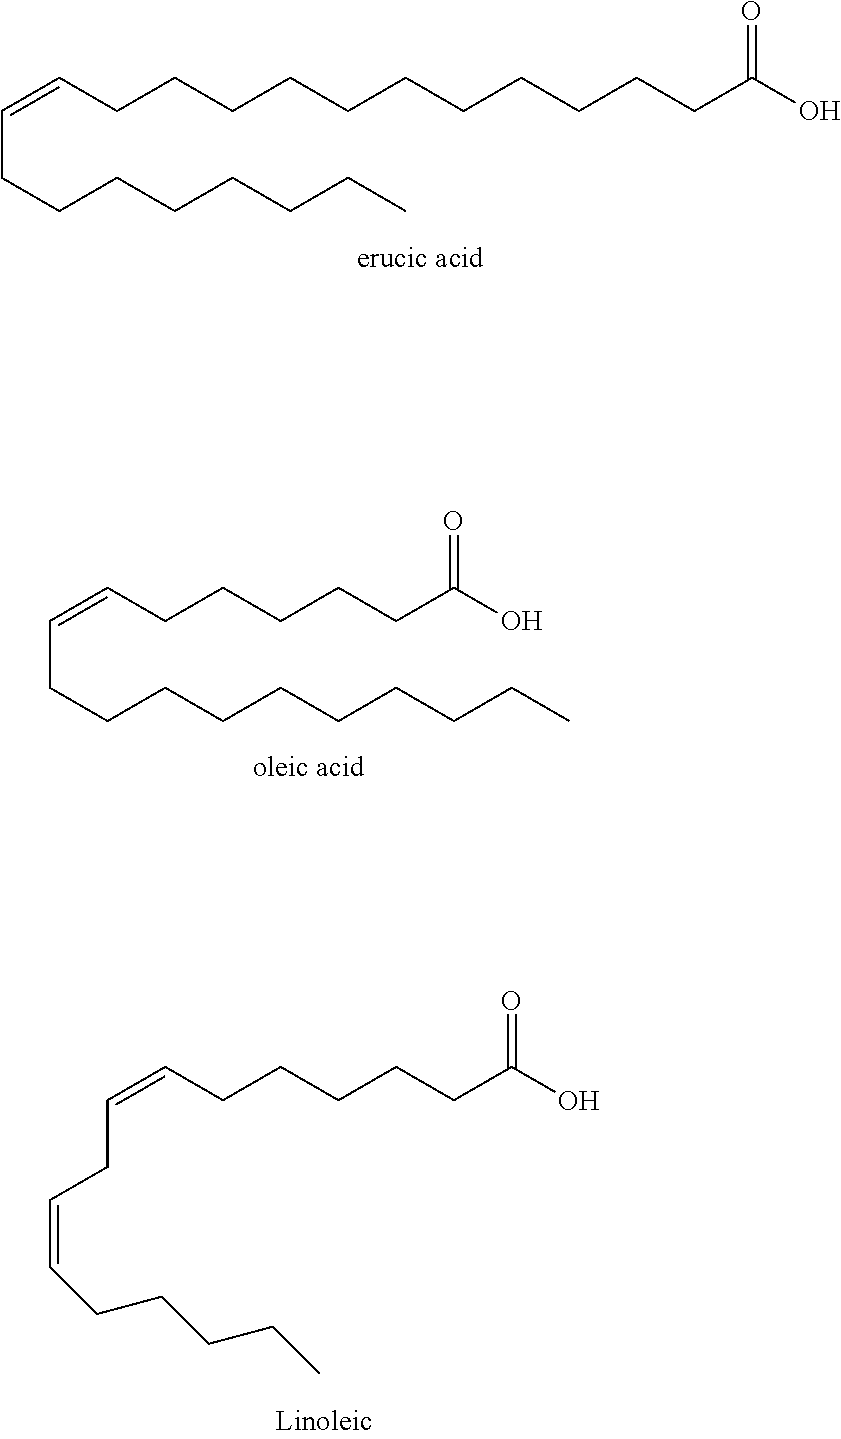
C(=CCCCCCCCCCCCC(O)=O)CCCCCCCC.C(=CCCCCCC(O)=O)CCCCCCCCCC.C(=CCCCCCC(O)=O)CC=CCCCCC
